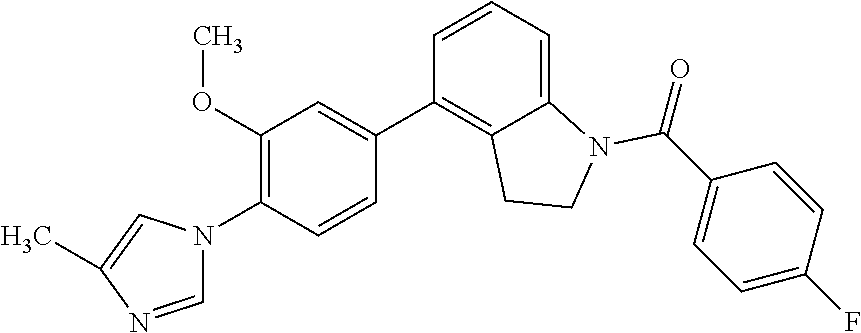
C12=CC=CC(C3=CC(OC)=C(N4C=NC(C)=C4)C=C3)=C1CCN2C(C1=CC=C(F)C=C1)=O
